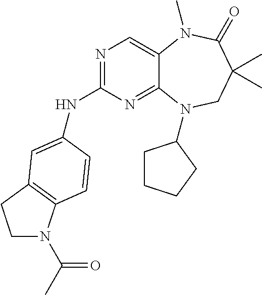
N1=C(NC2=CC3=C(N(C(C)=O)CC3)C=C2)N=C2C(=C1)N(C)C(=O)C(C)(C)CN2C1CCCC1
